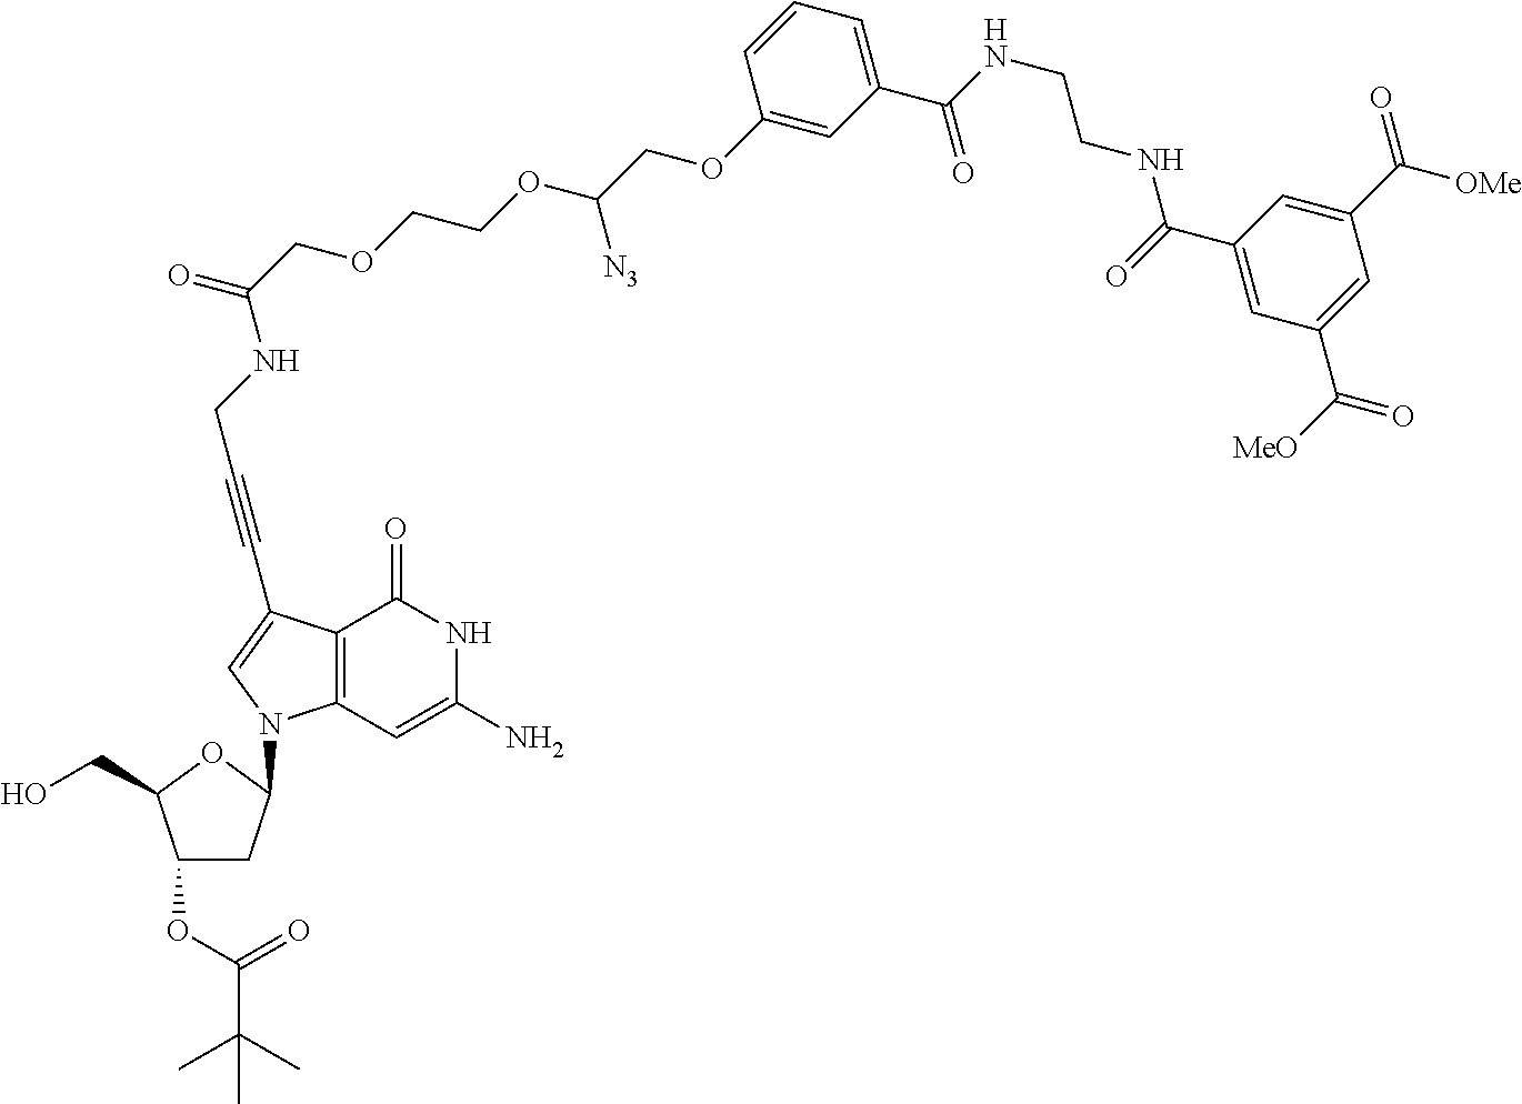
C1(OC(C(C)(C)C)=O)CC(N2C3=C(C(C#CCNC(=O)COCCOC(COC4=CC(C(=O)NCCNC(=O)C5=CC(C(=O)[MeO])=CC(C([OMe])=O)=C5)=CC=C4)[N3])=C2)C(=O)NC(N)=C3)OC1CO
